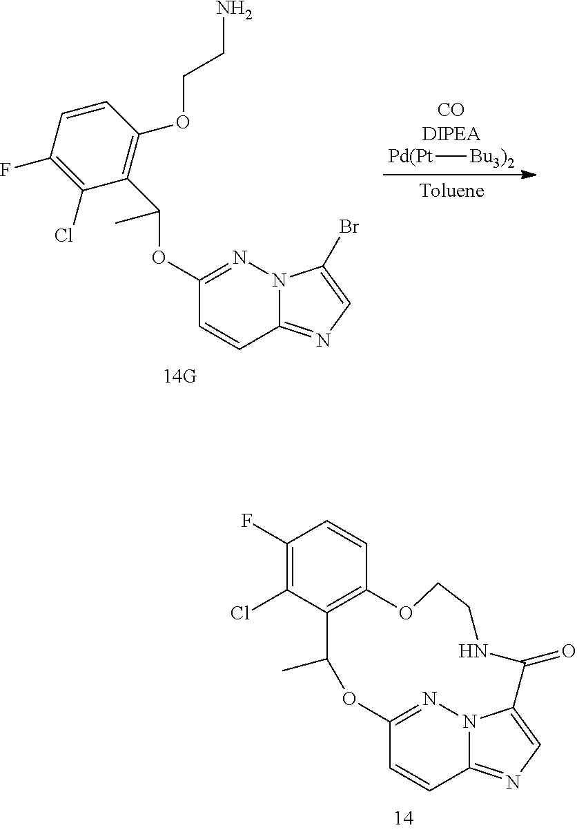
[Pd(Pt][Bu3)2].C1(OC(C2=C(OCCN)C=CC(F)=C2Cl)C)=NN2C(=NC=C2Br)C=C1.C12=NN3C(=NC=C3C(=O)NCCOC3=C(C(Cl)=C(F)C=C3)C(C)O1)C=C2
